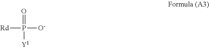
[Rd]P([O-])(=O)[Y1]
